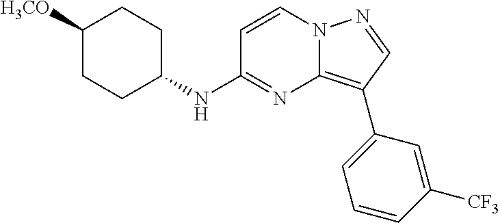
C1([H3CO])CCC(NC2=NC3=C(C4=CC=CC([CF3])=C4)C=NN3C=C2)CC1
